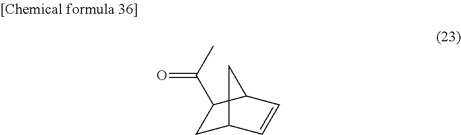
C1C2C=CC(C1C(C)=O)C2
